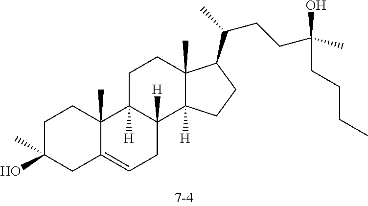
C1C(O)(C)CC2=CCC3([H])C([H])(C2(C)C1)CCC1(C)C3([H])CCC1C(CCC(O)(C)CCCC)C
